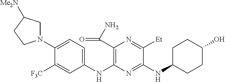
C1(NC2=C(C(N)=O)N=C([Et])C(NC3CCC(O)CC3)=N2)=CC=C(N2CC([Me2N])CC2)C([F3C])=C1
